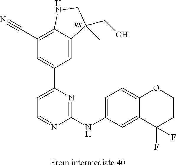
C1(NC2=CC=C3C(=C2)C(F)(F)CCO3)=NC(C2=CC(C#N)=C3C(=C2)C(CO)(C)CN3)=CC=N1
